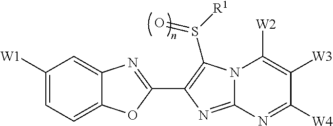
C12=CC=C([W1])C=C1N=C(C1=C(S([R1])=O)N3C(=N1)N=C([W4])C([W3])=C3[W2])O2
